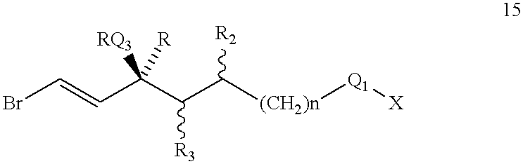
BrC=CC(C(C([(CH2)n][Q1][X])[R2])[R3])([R])[RQ3]
